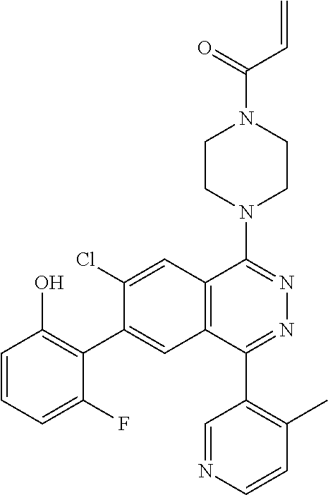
C1CN(C2=NN=C(C3=C(C)C=CN=C3)C3=C2C=C(Cl)C(C2=C(O)C=CC=C2F)=C3)CCN1C(C=C)=O
